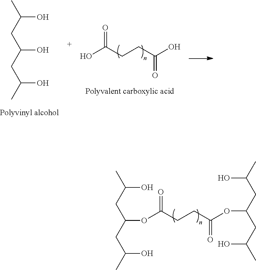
CC(CC(CC(C)O)OC(CCC(OC(CC(C)O)CC(C)O)=O)=O)O.CC(CC(CC(C)O)O)O.OC(CCC(O)=O)=O
